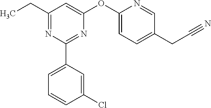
C1(C2=CC=CC(Cl)=C2)=NC(OC2=CC=C(CC#N)C=N2)=CC(CC)=N1
